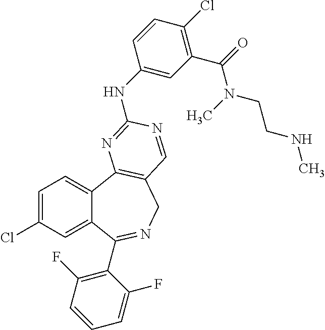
C1=C(Cl)C=C2C(=C1)C1=C(CN=C2C2=C(F)C=CC=C2F)C=NC(NC2=CC(C(=O)N(C)CCNC)=C(Cl)C=C2)=N1
